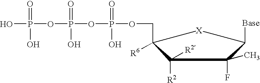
C1([R2])([R2])C([R6])(COP(OP(OP(O)(=O)O)(=O)O)(=O)O)[X]C([Base])C1(F)C
